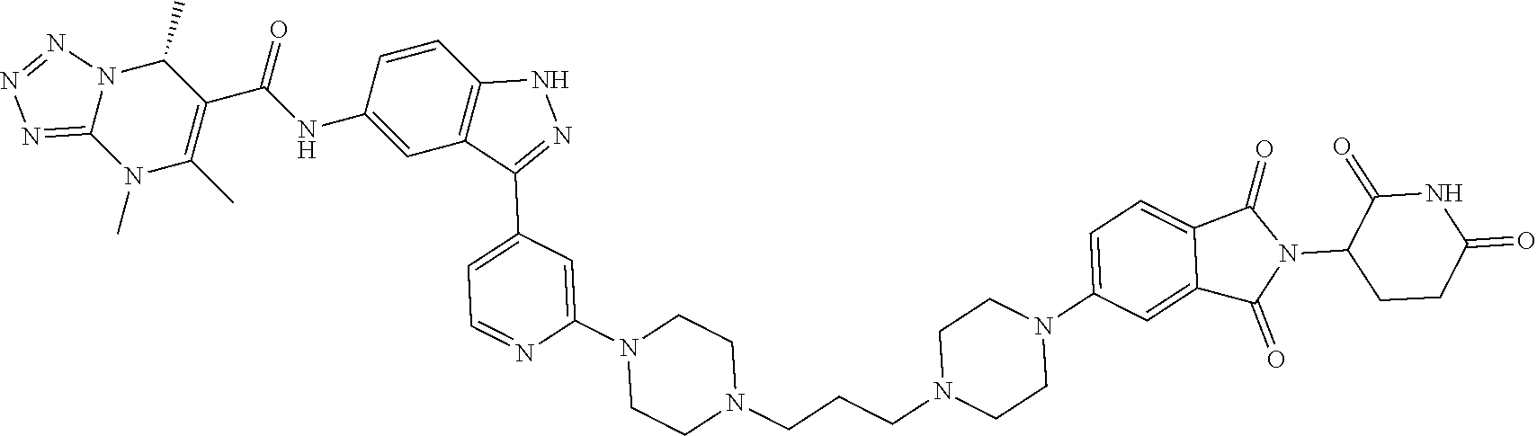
C1=C(NC(C2=C(C)N(C)C3=NN=NN3C2C)=O)C=CC2=C1C(C1=CC=NC(N3CCN(CCCN4CCN(C5=CC=C6C(=C5)C(=O)N(C5CCC(=O)NC5=O)C6=O)CC4)CC3)=C1)=NN2
